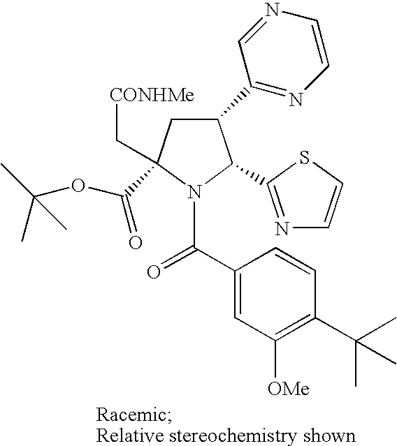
C1(C2=NC=CN=C2)CC(C(=O)OC(C)(C)C)(C[CONHMe])N(C(C2=CC([OMe])=C(C(C)(C)C)C=C2)=O)C1C1=NC=CS1
